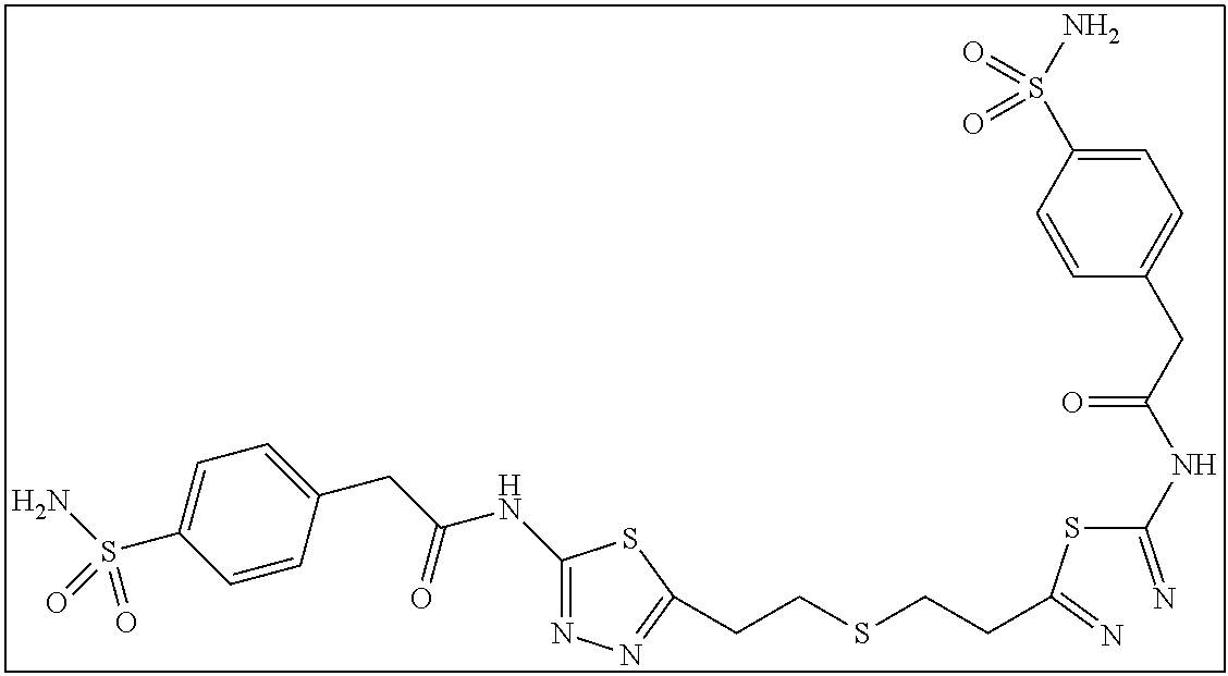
C1(NC(CC2=CC=C(S(N)(=O)=O)C=C2)=O)=NN=C(CCSCCC(SC(=N)NC(CC2=CC=C(S(N)(=O)=O)C=C2)=O)=N)S1
